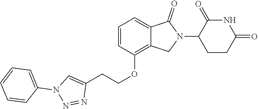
C1=CC(OCCC2=CN(C3=CC=CC=C3)N=N2)=C2C(=C1)C(=O)N(C1CCC(=O)NC1=O)C2
